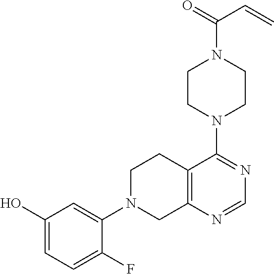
C12=C(N=CN=C1N1CCN(C(C=C)=O)CC1)CN(C1=CC(O)=CC=C1F)CC2
